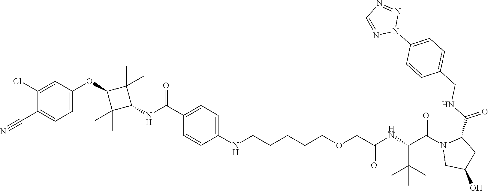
C1(C(=O)NC2C(C)(C)C(OC3=CC=C(C#N)C(Cl)=C3)C2(C)C)=CC=C(NCCCCCOCC(NC(C(N2CC(O)CC2C(NCC2=CC=C(N3N=NC=N3)C=C2)=O)=O)C(C)(C)C)=O)C=C1
